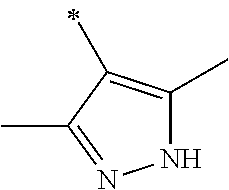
C1(C)=C(C)C(C)=NN1
